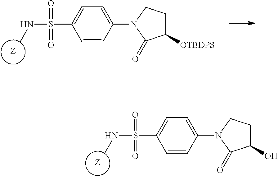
[Z].N(C)S(=O)(=O)C1=CC=C(N2C(=O)C(O)CC2)C=C1.[Z].N(C)S(=O)(=O)C1=CC=C(N2C(=O)C([OTBDPS])CC2)C=C1
